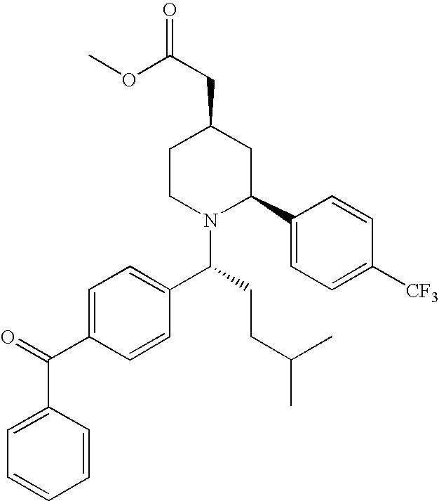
C1CN(C(CCC(C)C)C2=CC=C(C(=O)C3=CC=CC=C3)C=C2)C(C2=CC=C([CF3])C=C2)CC1CC(OC)=O
